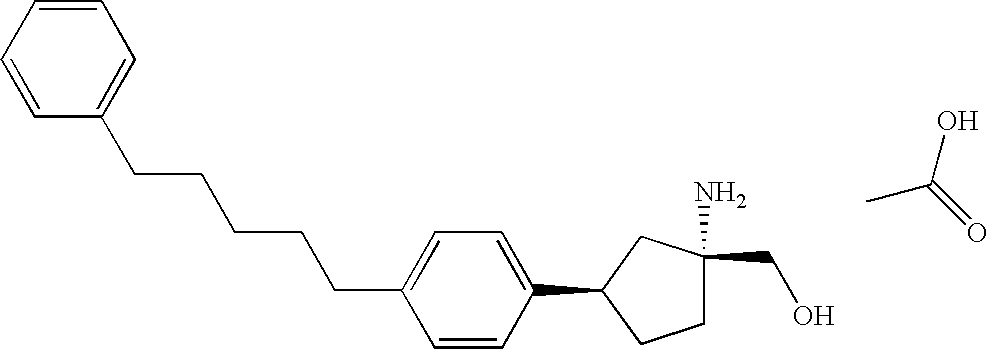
C1=CC=CC=C1CCCCCC1=CC=C(C2CCC(N)(CO)C2)C=C1.CC(O)=O
